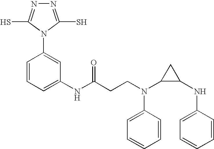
C1(NC(CCN(C2C(NC3=CC=CC=C3)C2)C2=CC=CC=C2)=O)=CC=CC(N2C(S)=NN=C2S)=C1
